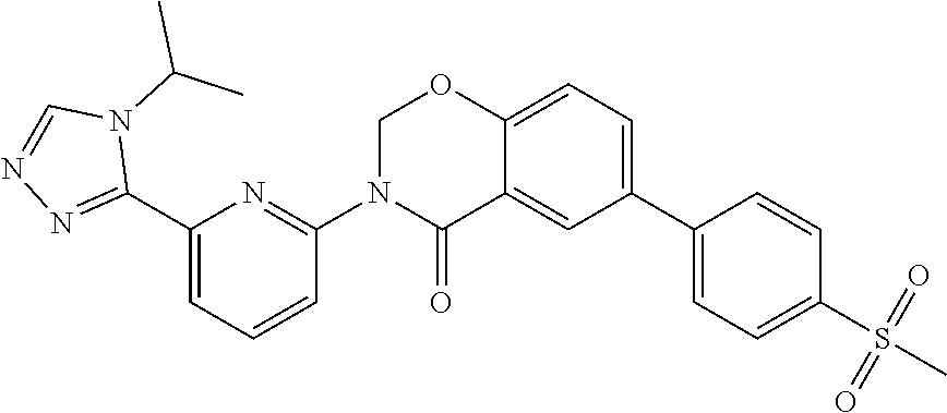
C1(C2=NN=CN2C(C)C)=CC=CC(N2C(=O)C3=CC(C4=CC=C(S(C)(=O)=O)C=C4)=CC=C3OC2)=N1
